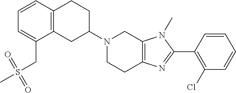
C12=C(CC(N3CCC4=C(C3)N(C)C(C3=C(Cl)C=CC=C3)=N4)CC1)C(CS(C)(=O)=O)=CC=C2
